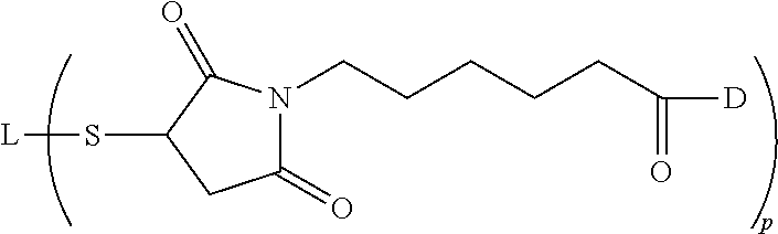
[L]SC1CC(=O)N(CCCCCC(=O)[D])C1=O
